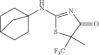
C1(NC23CCC(CC2)C3)=NC(=O)C([F3C])(C)S1
